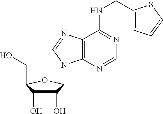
C1(O)C(O)C(CO)OC1N1C2=C(C(NCC3=CC=CS3)=NC=N2)N=C1
